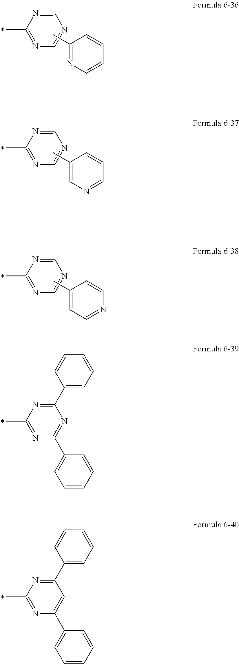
C1=NC=NC(C)=N1.C1(C)=NC=CC=C1.C1=NC=NC(C)=N1.C1(C)=CN=CC=C1.C1=NC=NC(C)=N1.C1(C)=CC=NC=C1.C1(C2=CC=CC=C2)=NC(C2=CC=CC=C2)=NC(C)=N1.C1(C2=CC=CC=C2)=CC(C2=CC=CC=C2)=NC(C)=N1
